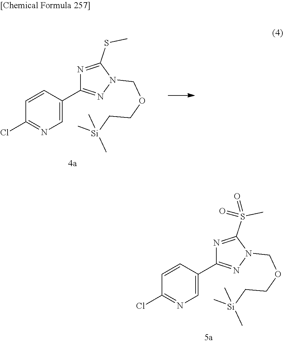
C1=C(C2=NN(COCC[Si](C)(C)C)C(SC)=N2)C=CC(Cl)=N1.C1=C(C2=NN(COCC[Si](C)(C)C)C(S(C)(=O)=O)=N2)C=CC(Cl)=N1
